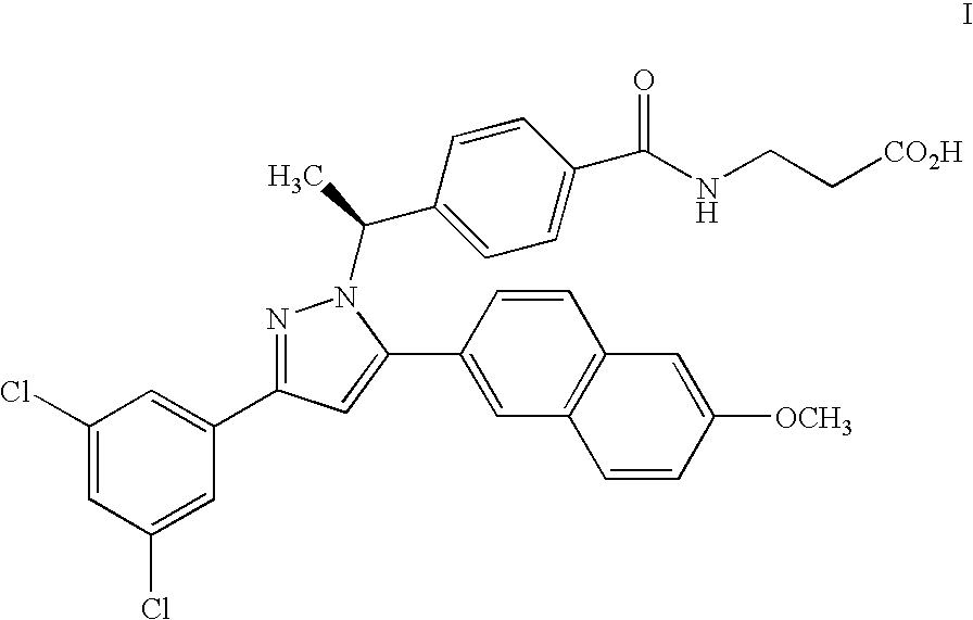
C1(Cl)=CC(Cl)=CC(C2=NN(C(C)C3=CC=C(C(NCC[CO2H])=O)C=C3)C(C3=CC4=C(C=C3)C=C([OCH3])C=C4)=C2)=C1
